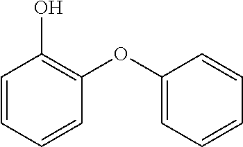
C1=CC=CC(OC2=CC=CC=C2)=C1O
